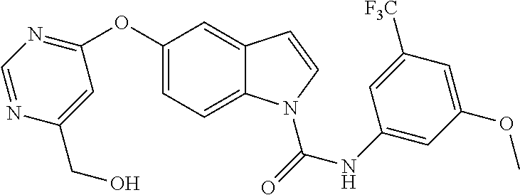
C1(OC2=NC=NC(CO)=C2)=CC=C2C(=C1)C=CN2C(NC1=CC(OC)=CC([F3C])=C1)=O
